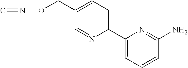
O(N=C)CC1=CC=C(C2=CC=CC(N)=N2)N=C1
